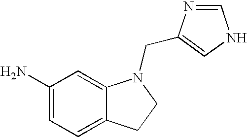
C1(N)=CC=C2C(=C1)N(CC1=CNC=N1)CC2
